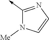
C1(->C)=NC=CN1[Me]
